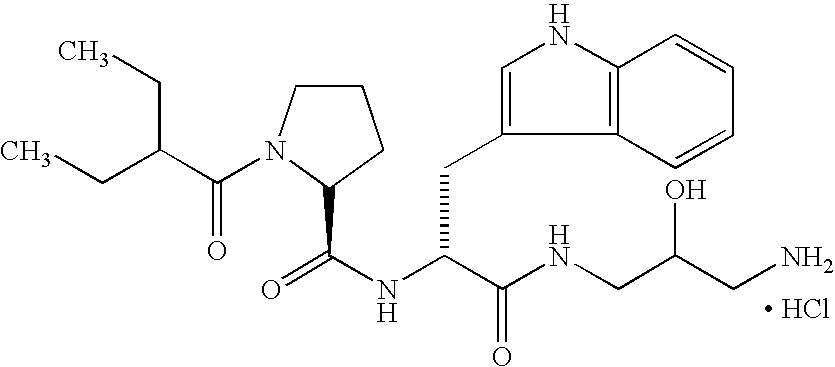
[ HCl].C1CN(C(C(CC)CC)=O)C(C(NC(C(NCC(CN)O)=O)CC2=CNC3=C2C=CC=C3)=O)C1
